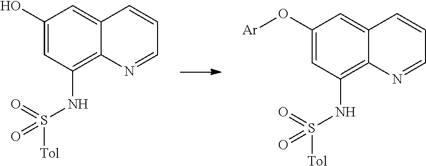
OC1=CC(NS([Tol])(=O)=O)=C2C(=C1)C=CC=N2.O(C1=CC(NS([Tol])(=O)=O)=C2C(=C1)C=CC=N2)[Ar]
